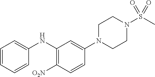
C1=C(NC2=C([O2N])C=CC(N3CCN(S(C)(=O)=O)CC3)=C2)C=CC=C1
